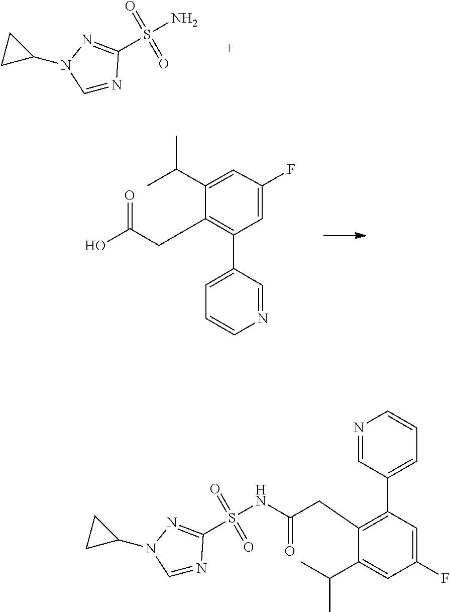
C1=NC(S(N)(=O)=O)=NN1C1CC1.C1(CC(O)=O)=C(C2=CC=CN=C2)C=C(F)C=C1C(C)C.C1=NC(S(NC(CC2=C(C3=CC=CN=C3)C=C(F)C=C2C(C)C)=O)(=O)=O)=NN1C1CC1
